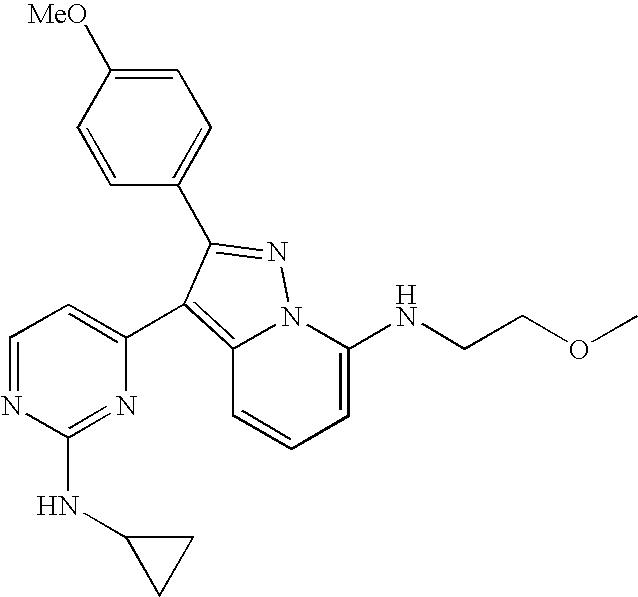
C1=C(NCCOC)N2C(=C(C3=CC=NC(NC4CC4)=N3)C(C3=CC=C([MeO])C=C3)=N2)C=C1
